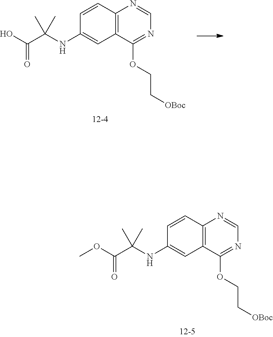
C12=C(C=CC(NC(C(OC)=O)(C)C)=C1)N=CN=C2OCC[OBoc].C12=C(C=CC(NC(C(O)=O)(C)C)=C1)N=CN=C2OCC[OBoc]
